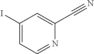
C1(I)=CC=NC(C#N)=C1
